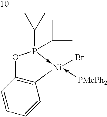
C12=C(C=CC=C1)[Ni](Br)(-[PMePh2])-P(C(C)C)(C(C)C)O2
